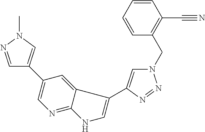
C1=NN(C)C=C1C1=CN=C2C(=C1)C(C1=CN(CC3=C(C#N)C=CC=C3)N=N1)=CN2
